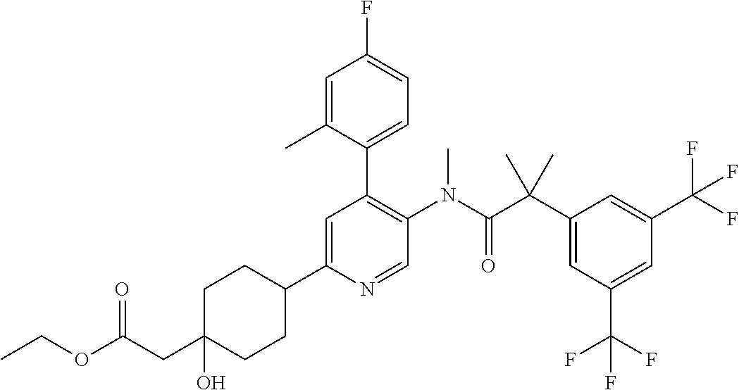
C1CC(C2=CC(C3=CC=C(F)C=C3C)=C(N(C(C(C3=CC(C(F)(F)F)=CC(C(F)(F)F)=C3)(C)C)=O)C)C=N2)CCC1(CC(=O)OCC)O
